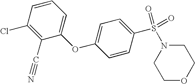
ClC1=C(C#N)C(OC2=CC=C(S(N3CCOCC3)(=O)=O)C=C2)=CC=C1
